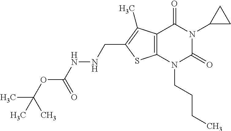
C12=C(N(CCCC)C(=O)N(C3CC3)C1=O)SC(CNNC(OC(C)(C)C)=O)=C2C
